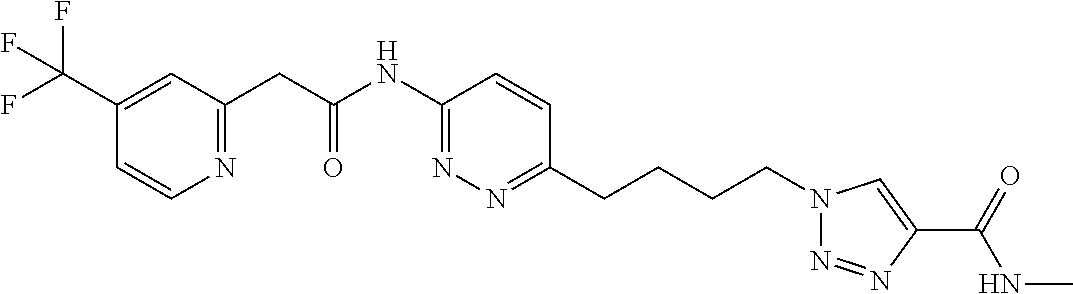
C(C1=CC(CC(NC2=NN=C(CCCCN3N=NC(C(=O)NC)=C3)C=C2)=O)=NC=C1)(F)(F)F
